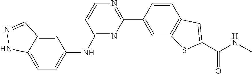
C1(NC2=CC=C3C(=C2)C=NN3)=NC(C2=CC3=C(C=C2)C=C(C(NC)=O)S3)=NC=C1
